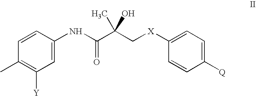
C1=CC(NC(C(C[X]C2=CC=C([Q])C=C2)(O)C)=O)=CC([Y])=C1C
